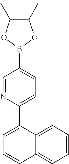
C1=NC(C2=CC=CC3=CC=CC=C23)=CC=C1B1OC(C)(C)C(C)(C)O1
